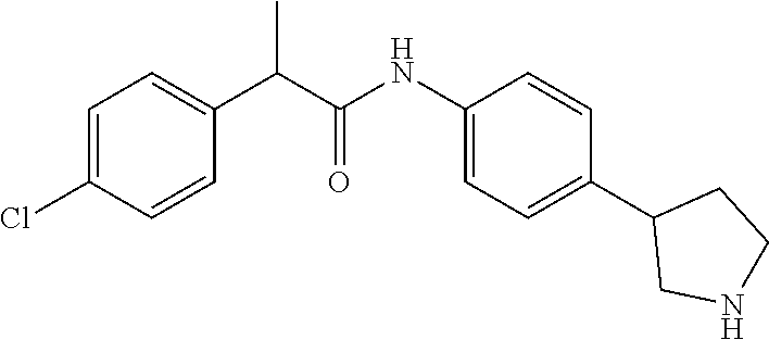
C(C(NC1=CC=C(C2CNCC2)C=C1)=O)(C1=CC=C(Cl)C=C1)C
